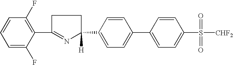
C1=C(F)C(C2=NC(C3=CC=C(C4=CC=C(S([CHF2])(=O)=O)C=C4)C=C3)([H])CC2)=C(F)C=C1
